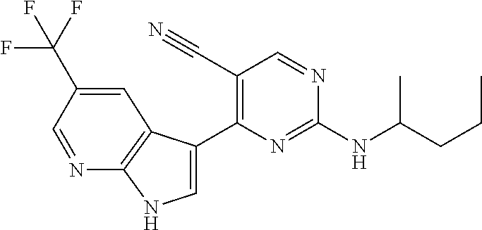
C(NC1=NC(C2=CNC3=C2C=C(C(F)(F)F)C=N3)=C(C#N)C=N1)(CCC)C
